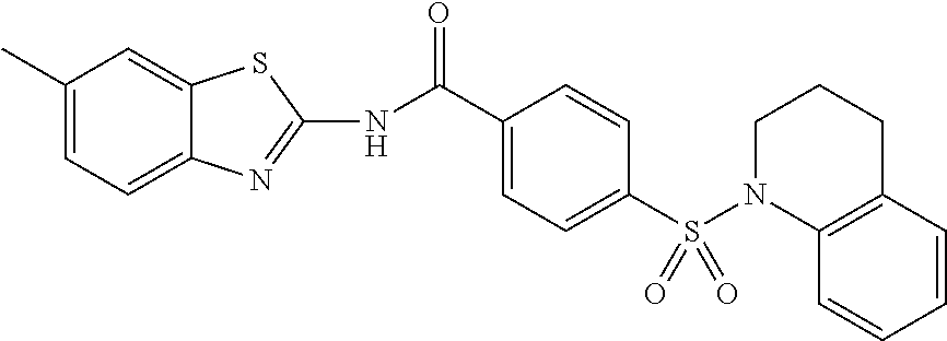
N(C(C1=CC=C(S(N2C3=C(CCC2)C=CC=C3)(=O)=O)C=C1)=O)C1=NC2=CC=C(C)C=C2S1
